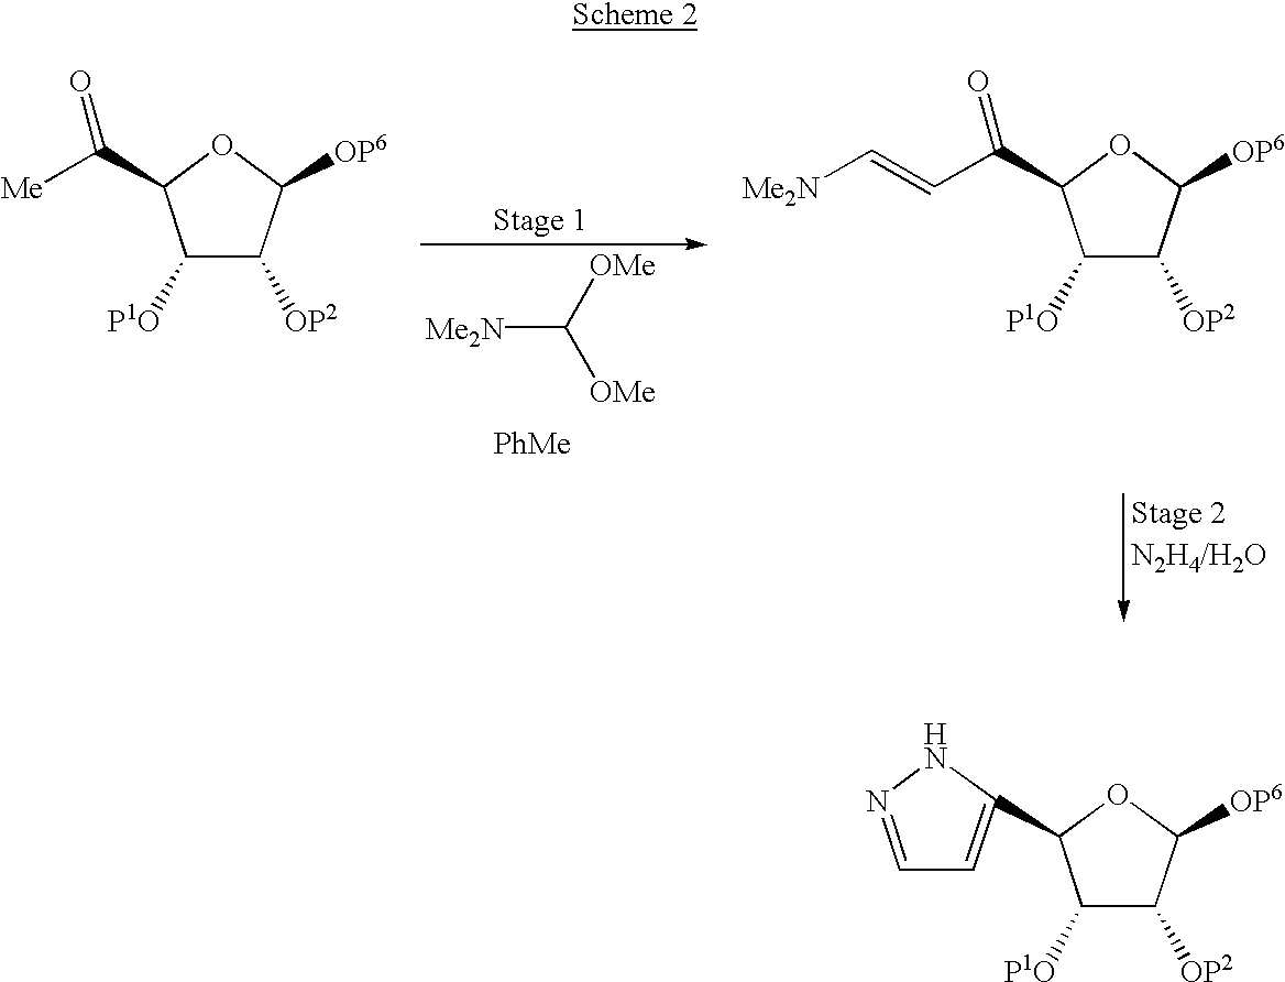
C1([P1O])C([OP2])C([OP6])OC1C1=CC=NN1.C1([P1O])C([OP2])C([OP6])OC1C([Me])=O.[Me2N]C([OMe])[OMe].[PhMe].C1([P1O])C([OP2])C([OP6])OC1C(C=C[Me2N])=O
